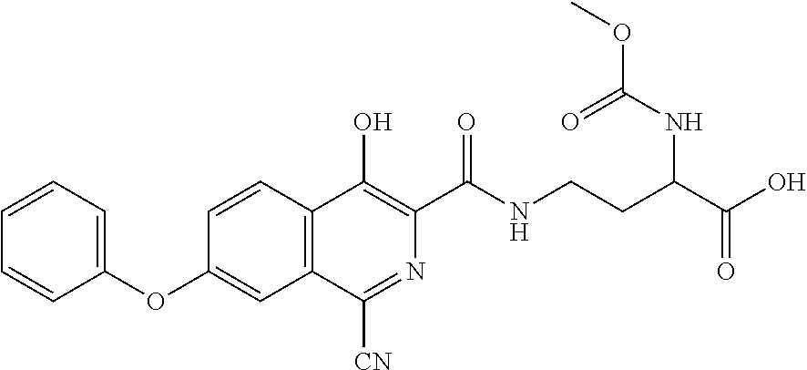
C1=CC=C(OC2=CC3=C(C=C2)C(O)=C(C(NCCC(NC(OC)=O)C(O)=O)=O)N=C3[CN])C=C1
